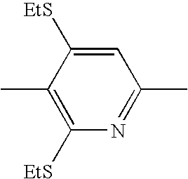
C1(C)=C([EtS])N=C(C)C=C1[EtS]
